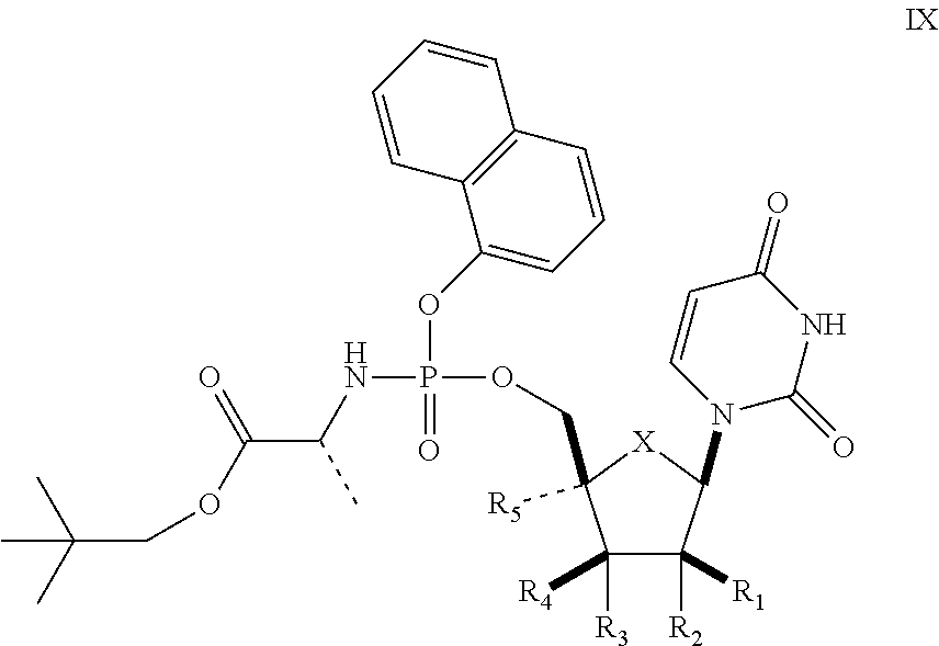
O(P(=O)(OCC1([R5])C([R3])([R4])C([R2])([R1])C(N2C(=O)NC(=O)C=C2)[X]1)NC(C)C(=O)OCC(C)(C)C)C1=CC=CC2=C1C=CC=C2
